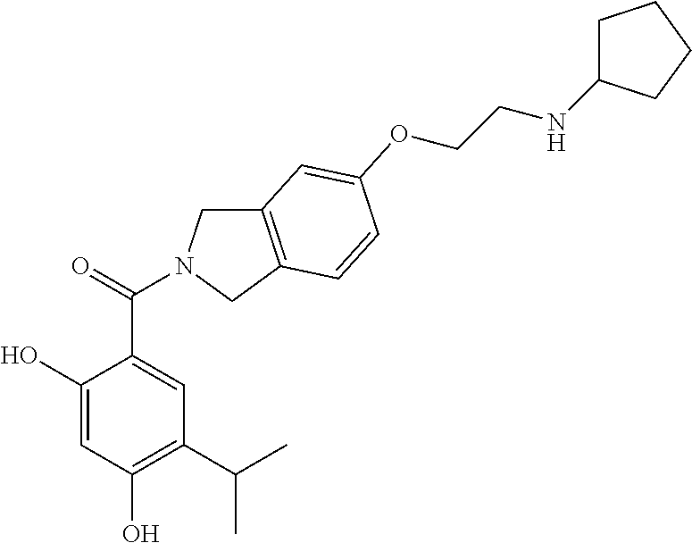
C1(O)=CC(O)=C(C(C)C)C=C1C(=O)N1CC2=C(C1)C=CC(OCCNC1CCCC1)=C2
